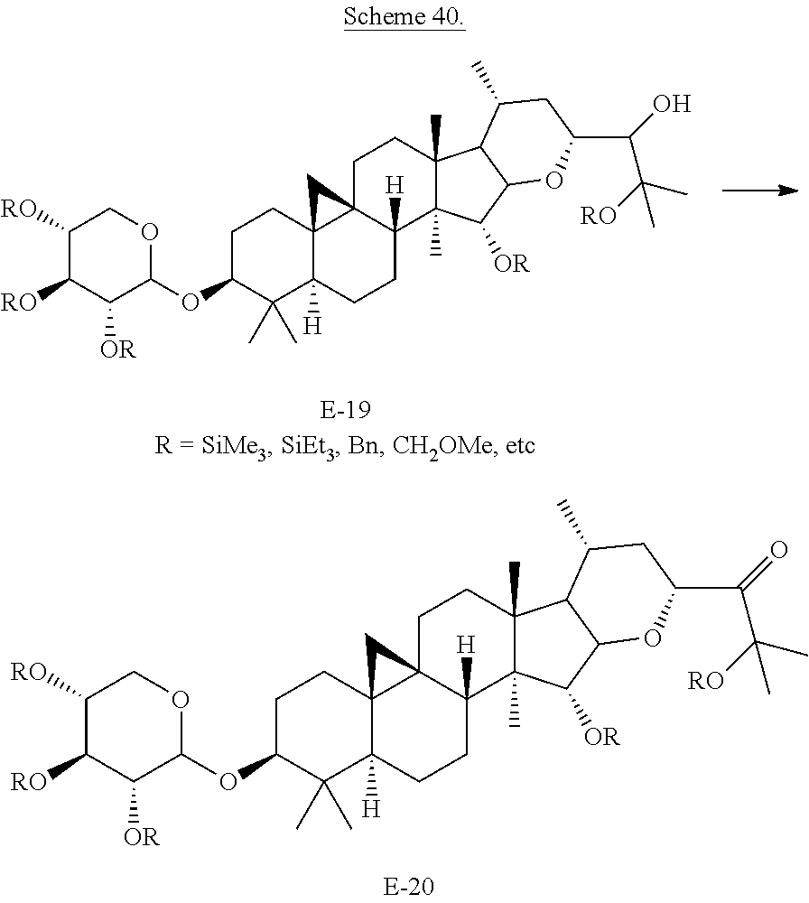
C1([RO])C([RO])C([OR])C(OC2C(C)(C)C3([H])C4(CC2)C2(C([H])(CC3)C3(C)C(C)(CC2)C2C(C3[OR])OC(C(C(C)(C)[RO])O)CC2C)C4)OC1.C1([RO])C([RO])C([OR])C(OC2C(C)(C)C3([H])C4(CC2)C2(C([H])(CC3)C3(C)C(C)(CC2)C2C(C3[OR])OC(C(C(C)(C)[RO])=O)CC2C)C4)OC1
